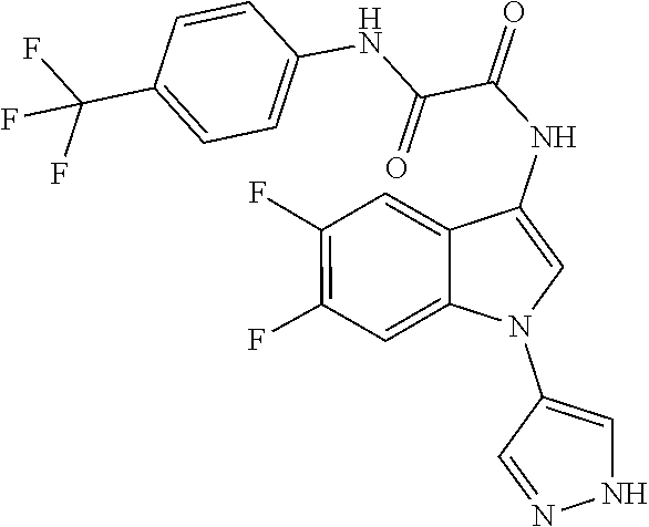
C1=CC(NC(C(=O)NC2=CN(C3=CNN=C3)C3=CC(F)=C(F)C=C32)=O)=CC=C1C(F)(F)F
